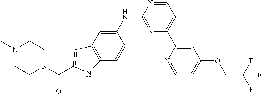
C1N(C)CCN(C(C2=CC3=C(C=CC(NC4=NC(C5=CC(OCC(F)(F)F)=CC=N5)=CC=N4)=C3)N2)=O)C1
